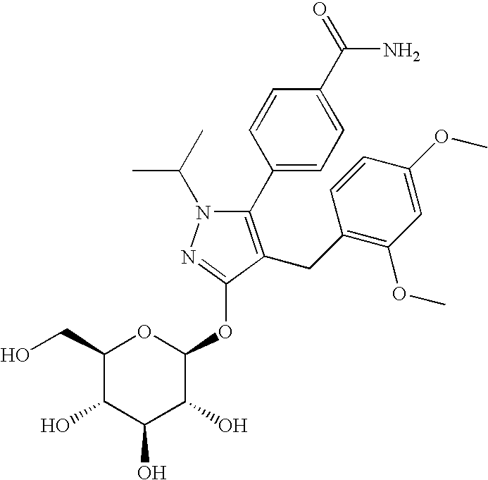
C1(C2=CC=C(C(=O)N)C=C2)=C(CC2=C(OC)C=C(OC)C=C2)C(OC2OC(CO)C(O)C(O)C2O)=NN1C(C)C
